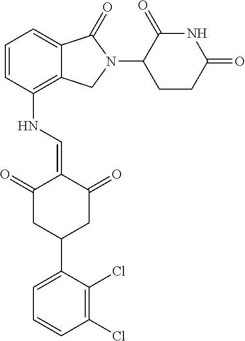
C1=CC(NC=C2C(=O)CC(C3=CC=CC(Cl)=C3Cl)CC2=O)=C2C(=C1)C(=O)N(C1CCC(=O)NC1=O)C2
